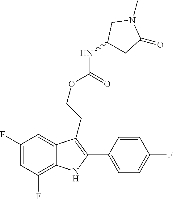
C1(F)=C2C(=CC(F)=C1)C(CCOC(=O)NC1CC(=O)N(C)C1)=C(C1=CC=C(F)C=C1)N2
